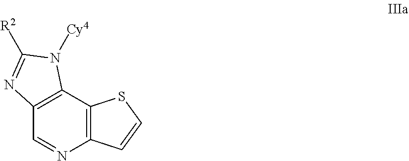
C1=NC2=C(C3=C1N=C([R2])N3[Cy4])SC=C2
